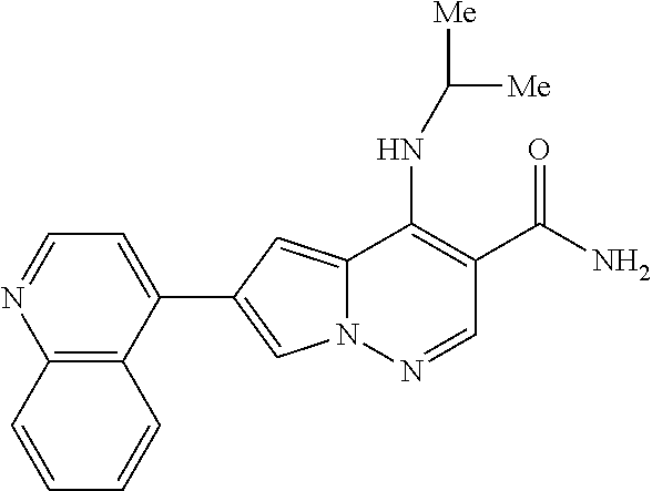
N12C(=CC(C3=CC=NC4=C3C=CC=C4)=C1)C(NC([Me])[Me])=C(C(N)=O)C=N2
